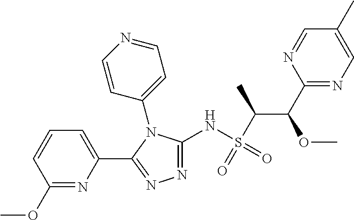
C1(C(OC)C(S(=O)(NC2=NN=C(C3=CC=CC(OC)=N3)N2C2=CC=NC=C2)=O)C)=NC=C(C)C=N1
